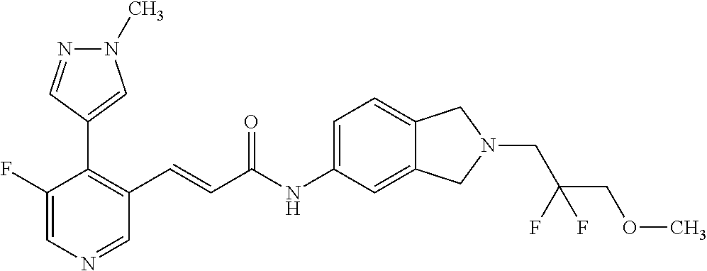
C1(F)=CN=CC(C=CC(NC2=CC=C3C(=C2)CN(CC(F)(COC)F)C3)=O)=C1C1=CN(C)N=C1
